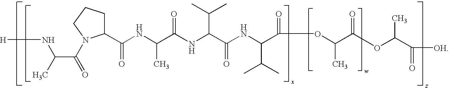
[H]NC(C(=O)N1C(C(NC(C(NC(C(NC(C(=O)OC(C(OC(C([OH])=O)C)=O)C)C(C)C)=O)C(C)C)=O)C)=O)CCC1)C
